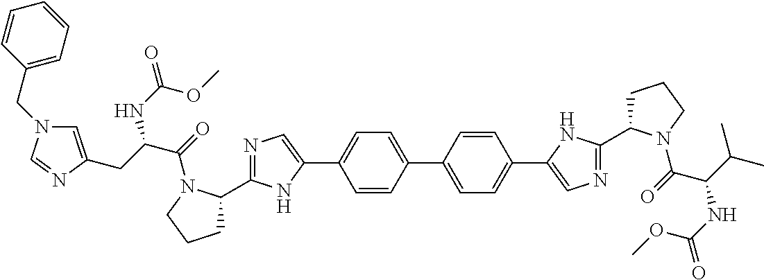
C1=CC(C2=CC=C(C3=CN=C(C4CCCN4C(C(NC(OC)=O)C(C)C)=O)N3)C=C2)=CC=C1C1=CN=C(C2CCCN2C(=O)C(CC2=CN(CC3=CC=CC=C3)C=N2)NC(=O)OC)N1
